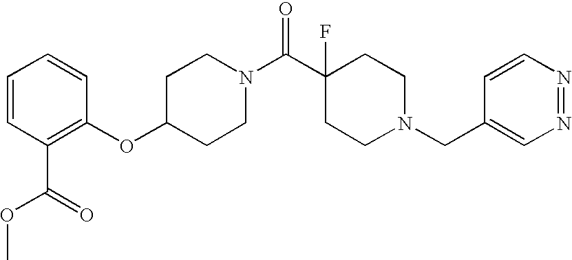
C1(OC2=C(C(=O)OC)C=CC=C2)CCN(C(C2(F)CCN(CC3=CN=NC=C3)CC2)=O)CC1
